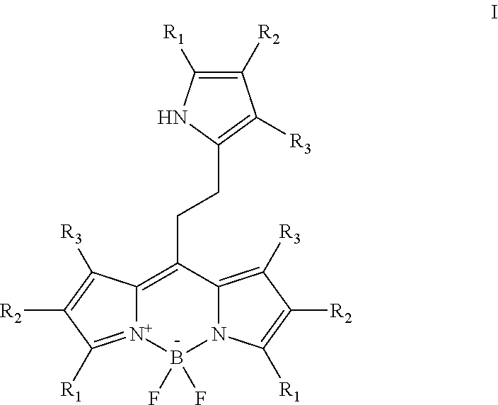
C1([R2])=C([R1])NC(CCC2=C3[N+](=C([R1])C([R2])=C3[R3])B(F)(F)N3C2=C([R3])C([R2])=C3[R1])=C1[R3].[-]
